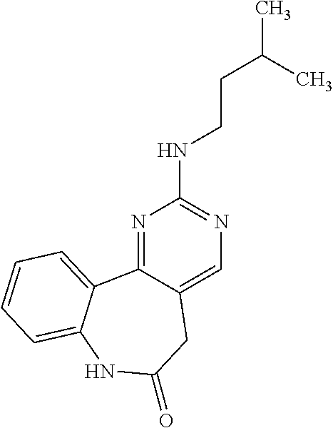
N1=C2C(=CN=C1NCCC(C)C)CC(=O)NC1=CC=CC=C21
